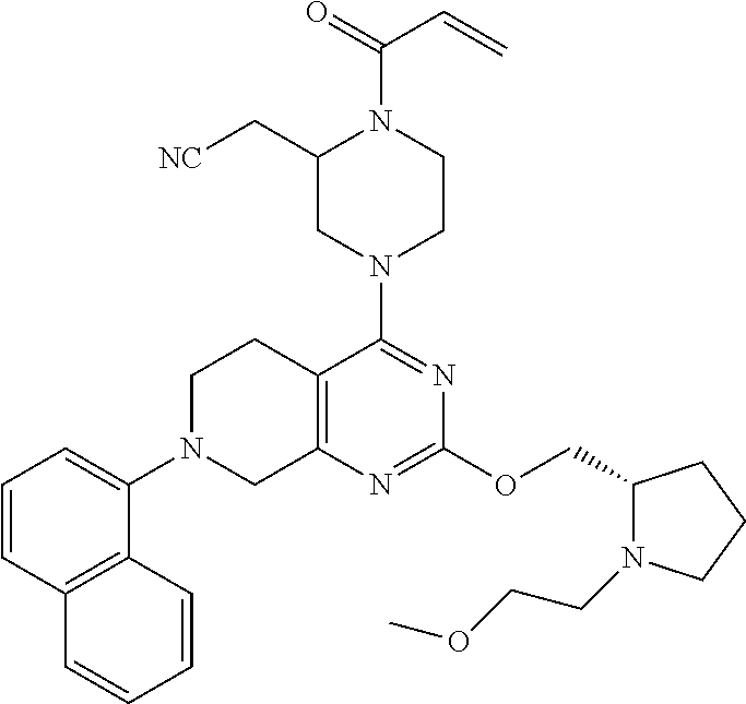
N1(C2=NC(OCC3N(CCOC)CCC3)=NC3=C2CCN(C2=CC=CC4=C2C=CC=C4)C3)CCN(C(=O)C=C)C(C[NC])C1
